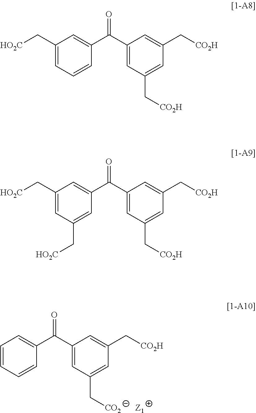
C1=CC=C(C(C2=CC(C[CO2])=CC(C[CO2H])=C2)=O)C=C1.[Z1].C1=C(C[HO2C])C=C(C(C2=CC(C[CO2H])=CC(C[CO2H])=C2)=O)C=C1.C1=C(C[HO2C])C=C(C(C2=CC(C[CO2H])=CC(C[CO2H])=C2)=O)C=C1C[HO2C]
